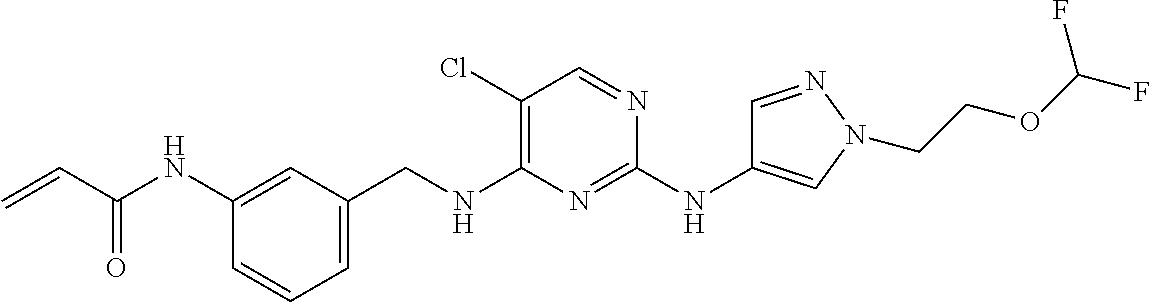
C1=CC=C(CNC2=C(Cl)C=NC(NC3=CN(CCOC(F)F)N=C3)=N2)C=C1NC(C=C)=O
